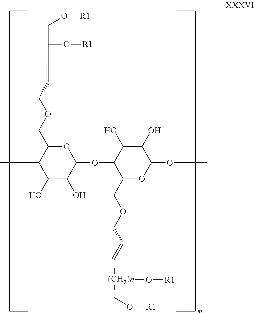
O(C)C1C(O)C(O)C(OC2OC(COCC=CC(O[R1])CO[R1])C(C)C(O)C2O)C(COCC=C[(CH2)n](CO[R1])O[R1])O1
